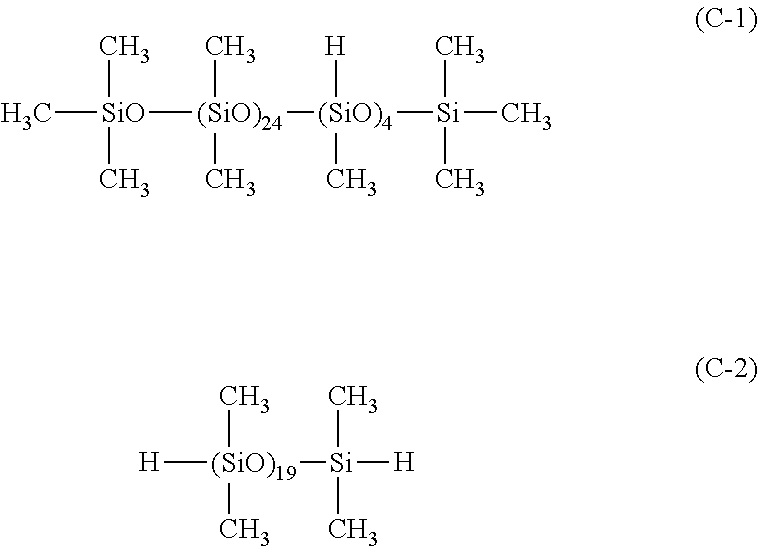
C[SiO]([(SiO)24]([(SiO)4]([Si](C)(C)C)([H])C)(C)C)(C)C.[H][(SiO)19]([Si]([H])(C)C)(C)C
